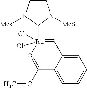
C1=C2C(=CC=C1)C(OC)=O[Ru](C1N([MeS])CCN1[Mes])(Cl)(Cl)=C2
